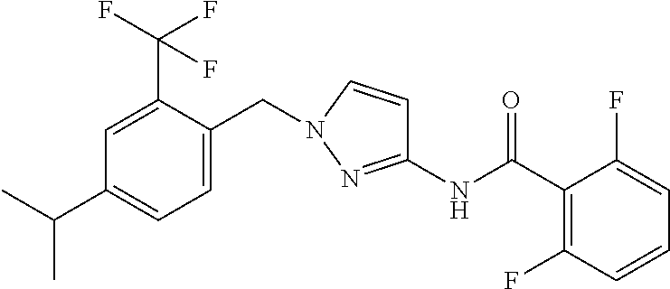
C1=C(CN2C=CC(NC(C3=C(F)C=CC=C3F)=O)=N2)C(C(F)(F)F)=CC(C(C)C)=C1
